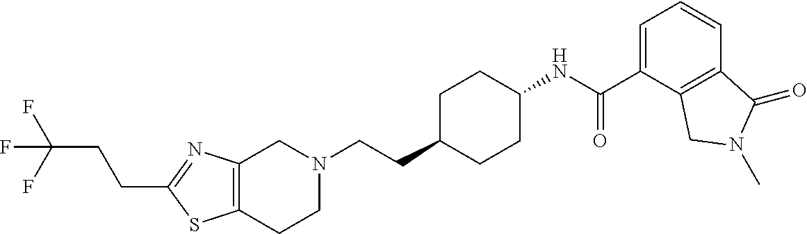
C12=C(CCN(CCC3CCC(NC(C4=CC=CC5=C4CN(C)C5=O)=O)CC3)C1)SC(CCC(F)(F)F)=N2
